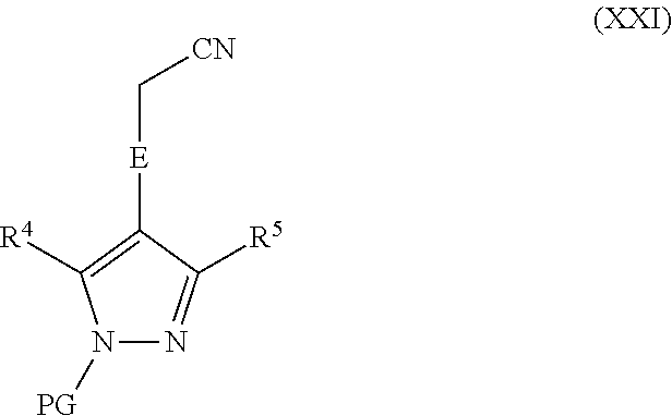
N1([PG])N=C([R5])C([E]C[CN])=C1[R4]
